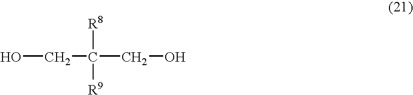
OCC(CO)([R8])[R9]
